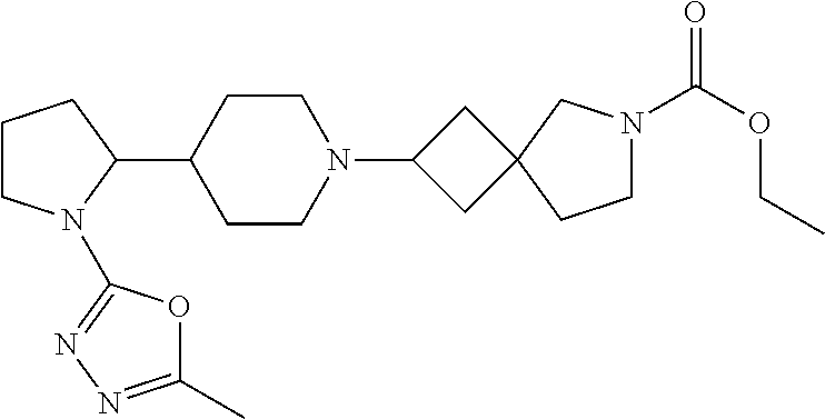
C1CN(C2=NN=C(C)O2)C(C2CCN(C3CC4(C3)CCN(C(OCC)=O)C4)CC2)C1
